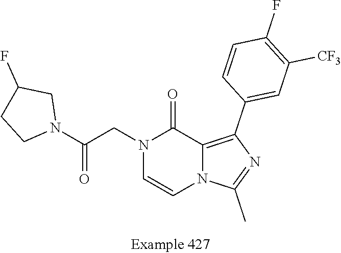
N1(CC(N2CC(F)CC2)=O)C=CN2C(=C(C3=CC([CF3])=C(F)C=C3)N=C2C)C1=O
